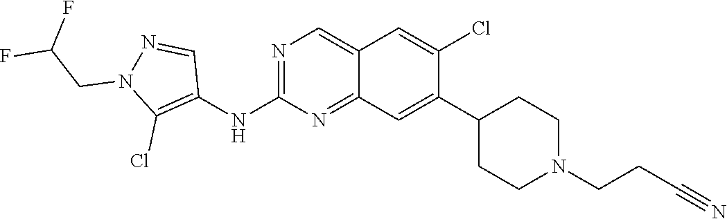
C1=C2C=C(Cl)C(C3CCN(CCC#N)CC3)=CC2=NC(NC2=C(Cl)N(CC(F)F)N=C2)=N1
